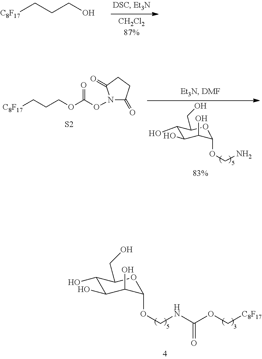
C1(O)C(O)C(O)C(OCNC(OC[C8F17])=O)OC1CO.[C8F17]CCCO.[C8F17]CCCOC(ON1C(=O)CCC1=O)=O.[S2].C1(O)C(O)C(O)C(OCN)OC1CO
